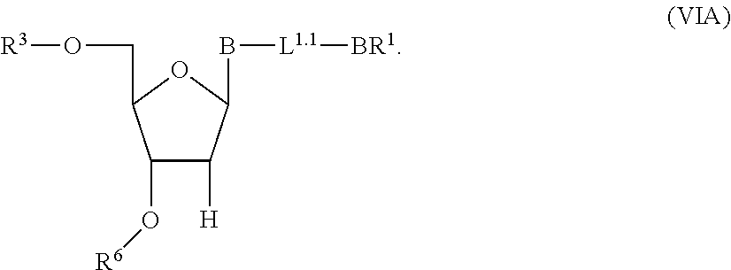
C1(O[R6])C([H])C(B[L1.1][BR1])OC1CO[R3]
